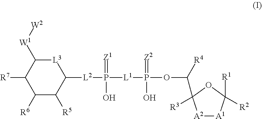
C1([R6])C([R5])C([L2]P([L1]P(OC([R4])C2([R3])OC([R2])([R1])[A1][A2]2)(=[Z2])O)(=[Z1])O)[L3]C([W1][W2])C1[R7]
